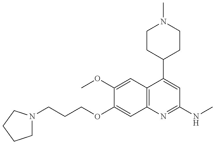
C(OC1=CC2=C(C=C1OC)C(C1CCN(C)CC1)=CC(NC)=N2)CCN1CCCC1
